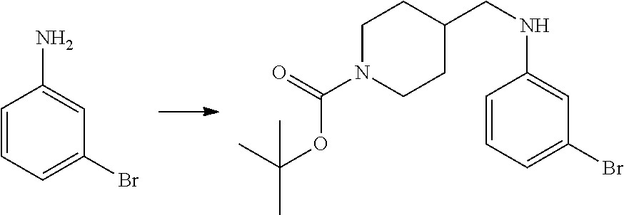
C1=CC=C(Br)C=C1N.C1=CC=C(Br)C=C1NCC1CCN(C(OC(C)(C)C)=O)CC1
